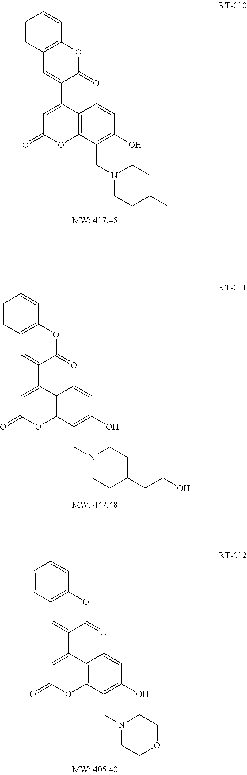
C1=CC2=C(C=C1)OC(=O)C(C1=CC(=O)OC3=C1C=CC(O)=C3CN1CCC(C)CC1)=C2.C1=CC2=C(C=C1)OC(=O)C(C1=CC(=O)OC3=C1C=CC(O)=C3CN1CCC(CCO)CC1)=C2.C1=CC2=C(C=C1)OC(=O)C(C1=CC(=O)OC3=C1C=CC(O)=C3CN1CCOCC1)=C2
